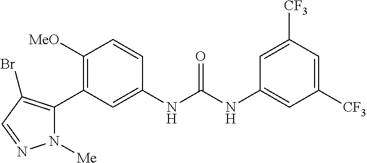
C1([OMe])=C(C2=C(Br)C=NN2[Me])C=C(NC(=O)NC2=CC([CF3])=CC([CF3])=C2)C=C1
